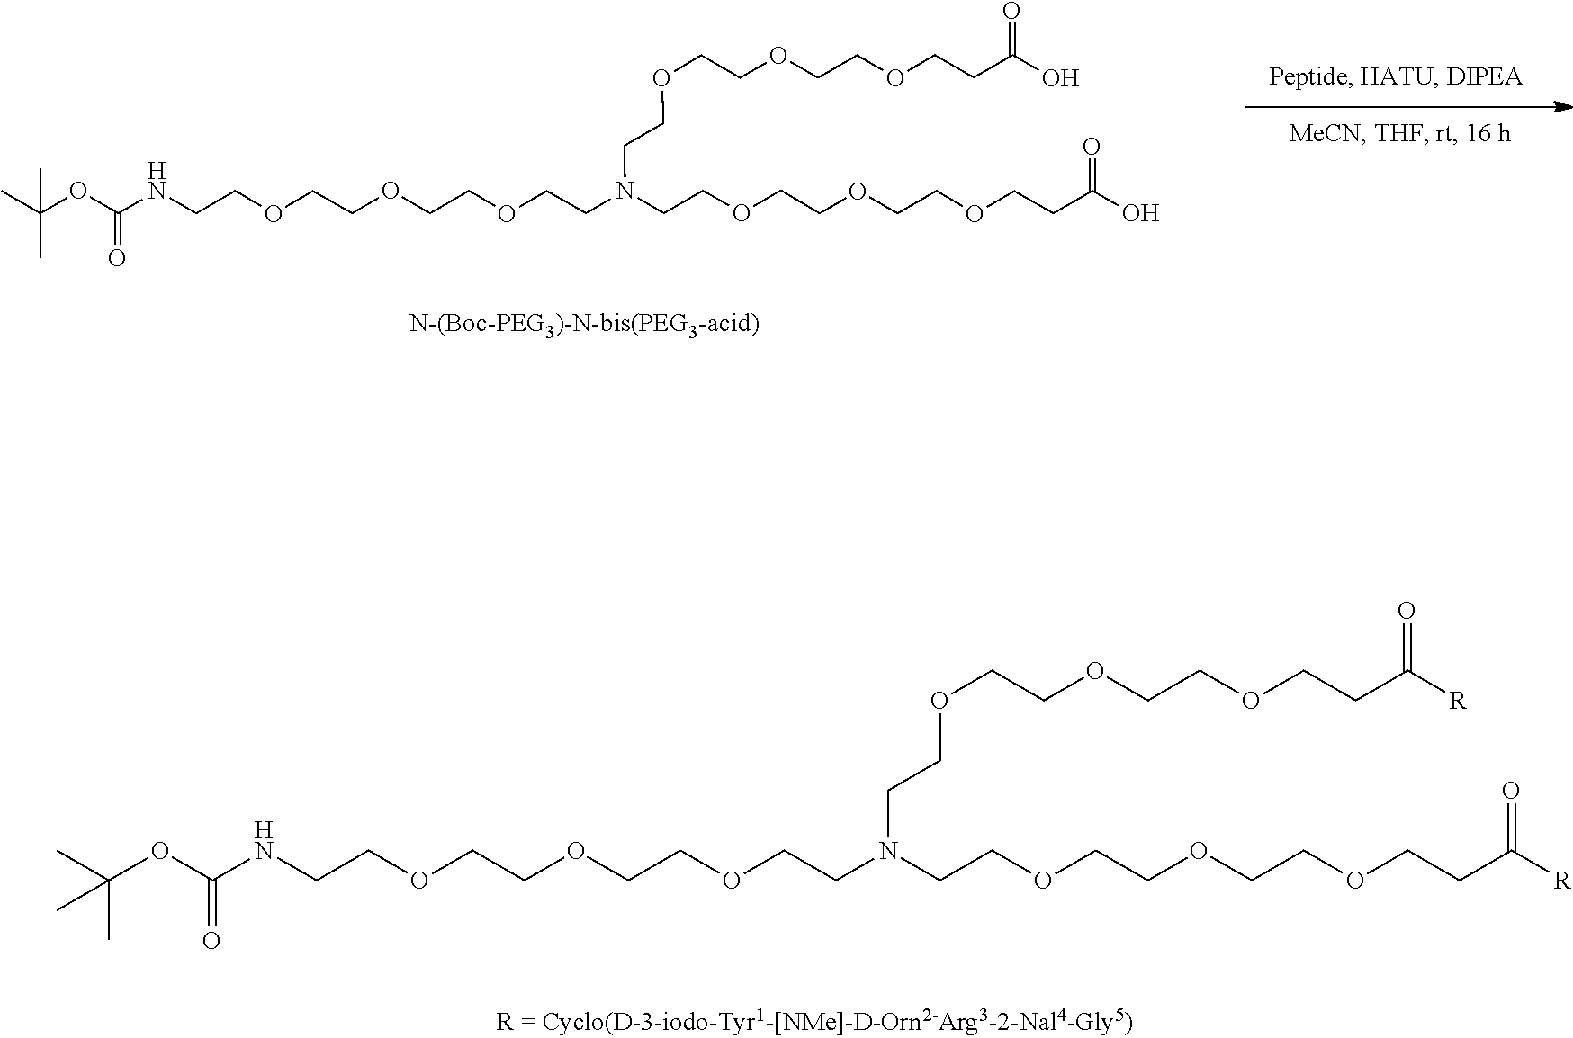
O(CCOCCOCCC(=O)O)CCN(CCOCCOCCOCCC(=O)O)CCOCCOCCOCCNC(OC(C)(C)C)=O.C(COCCOCCOCCN(CCOCCOCCOCCC(=O)[R])CCOCCOCCOCCNC(OC(C)(C)C)=O)C(=O)[R]
